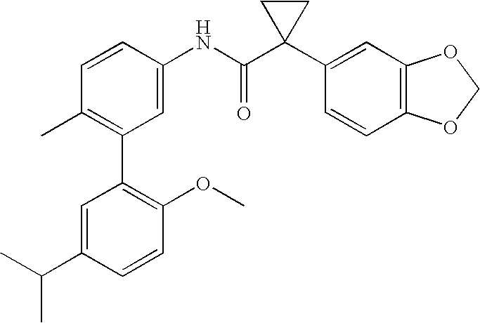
C1(NC(C2(C3=CC4=C(C=C3)OCO4)CC2)=O)=CC(C2=C(OC)C=CC(C(C)C)=C2)=C(C)C=C1
